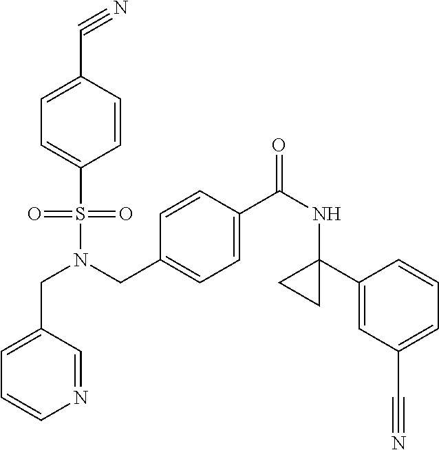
C(N(S(=O)(=O)C1=CC=C(C#N)C=C1)CC1=CC=C(C(NC2(C3=CC(C#N)=CC=C3)CC2)=O)C=C1)C1=CC=CN=C1
